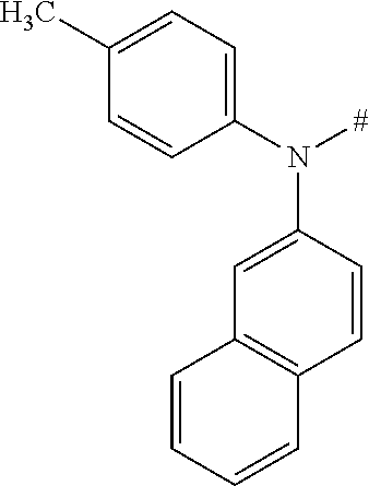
C1(C)=CC=C(N([#])C2=CC3=C(C=C2)C=CC=C3)C=C1
